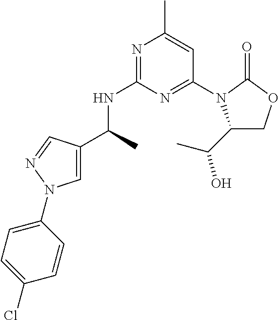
N1=C(NC(C)C2=CN(C3=CC=C(Cl)C=C3)N=C2)N=C(N2C(C(C)O)COC2=O)C=C1C
